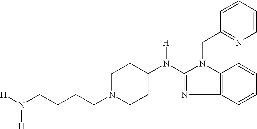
N(C1=NC2=C(N1CC1=NC=CC=C1)C=CC=C2)(C1CCN(CCCCN([H])[H])CC1)[H]
